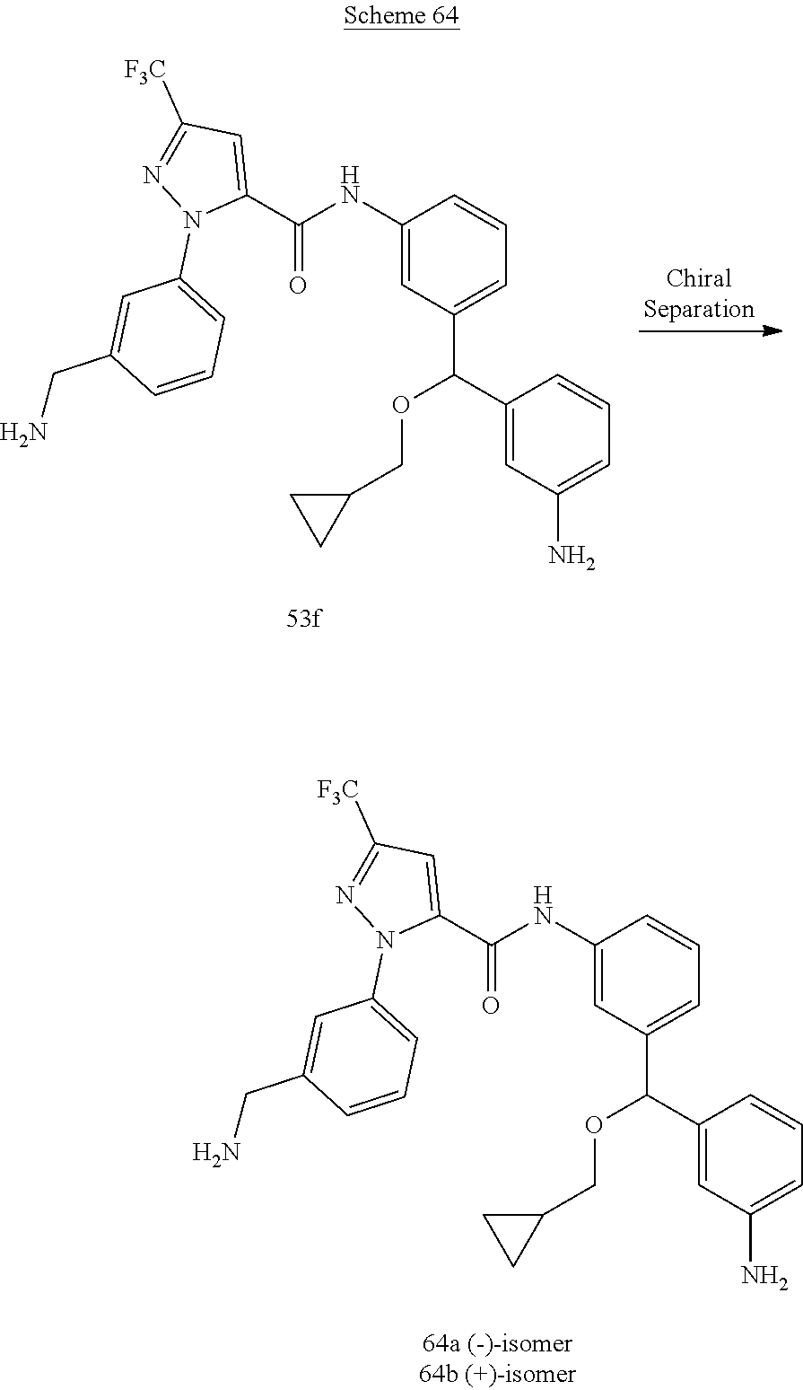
C1(NC(C2=CC([F3C])=NN2C2=CC=CC(CN)=C2)=O)=CC(C(C2=CC(N)=CC=C2)OCC2CC2)=CC=C1.C1(NC(C2=CC([F3C])=NN2C2=CC=CC(CN)=C2)=O)=CC(C(C2=CC(N)=CC=C2)OCC2CC2)=CC=C1
